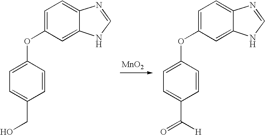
[MnO2].C1(OC2=CC=C(CO)C=C2)=CC=C2C(=C1)NC=N2.C1(OC2=CC=C(C(=O)[H])C=C2)=CC=C2C(=C1)NC=N2
